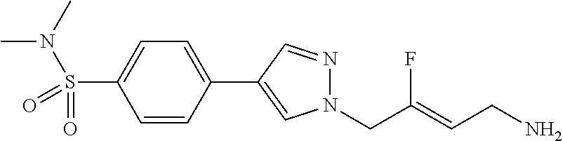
N1(CC(=CCN)F)N=CC(C2=CC=C(S(N(C)C)(=O)=O)C=C2)=C1
